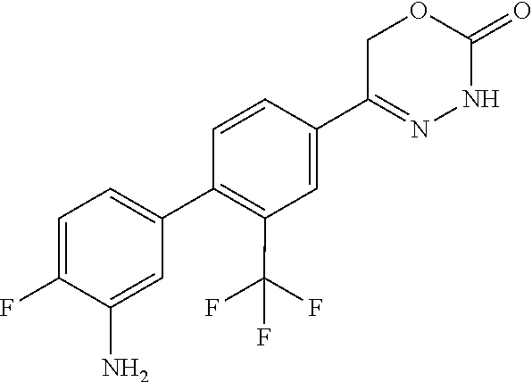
FC1=CC=C(C2=C(C(F)(F)F)C=C(C3=NNC(=O)OC3)C=C2)C=C1N
